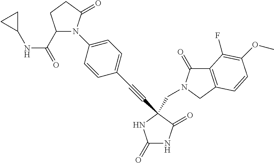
C(C1(C#CC2=CC=C(N3C(C(=O)NC4CC4)CCC3=O)C=C2)C(=O)NC(=O)N1)N1C(=O)C2=C(C1)C=CC(OC)=C2F
